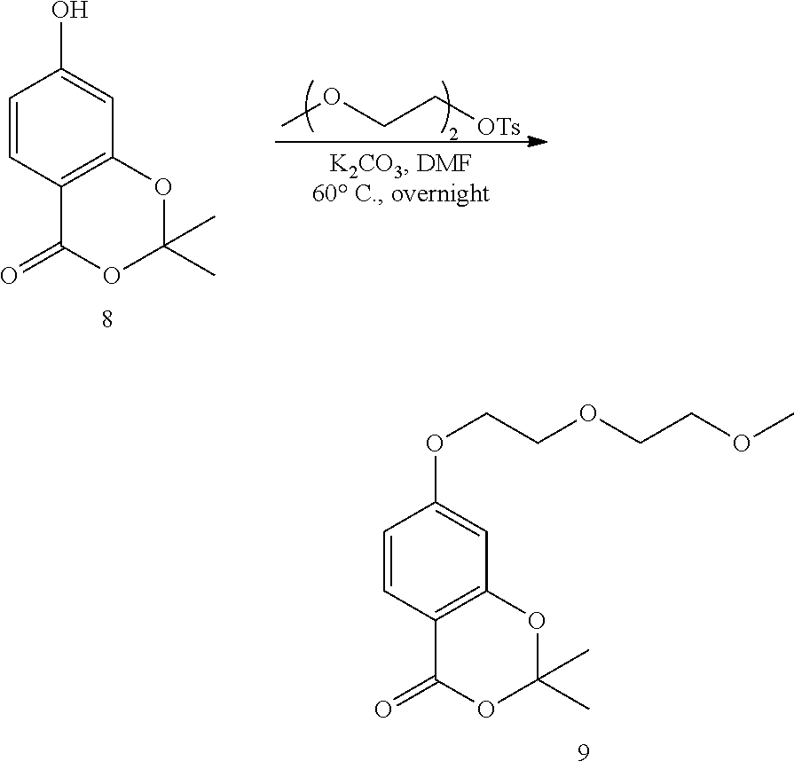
C1=CC2=C(C=C1OCCOCCOC)OC(C)(C)OC2=O.C1=CC2=C(C=C1O)OC(C)(C)OC2=O.COCC[OTs]
